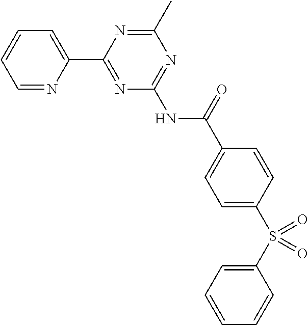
C1=NC(C2=NC(NC(C3=CC=C(S(C4=CC=CC=C4)(=O)=O)C=C3)=O)=NC(C)=N2)=CC=C1
